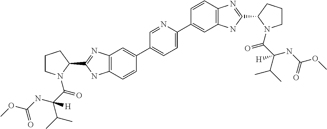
C12=C(C=CC(C3=CC=C(C4=CC5=C(C=C4)N=C(C4N(C(C(C(C)C)(NC(OC)=O)[H])=O)CCC4)N5)N=C3)=C1)NC(C1CCCN1C(C(NC(OC)=O)(C(C)C)[H])=O)=N2
